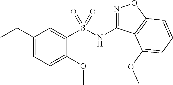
C1(CC)=CC=C(OC)C(S(NC2=NOC3=C2C(OC)=CC=C3)(=O)=O)=C1
